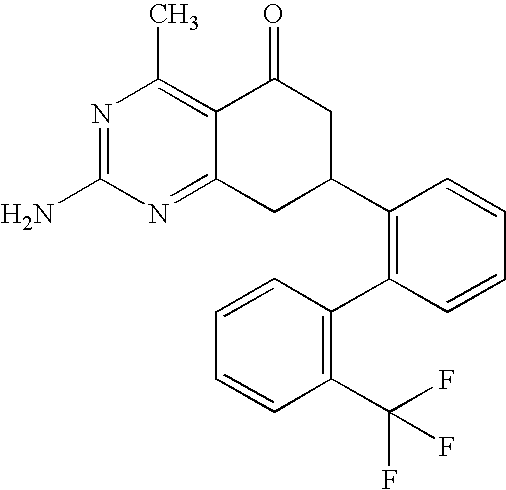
C12=NC(N)=NC(C)=C1C(=O)CC(C1=C(C3=C(C(F)(F)F)C=CC=C3)C=CC=C1)C2
